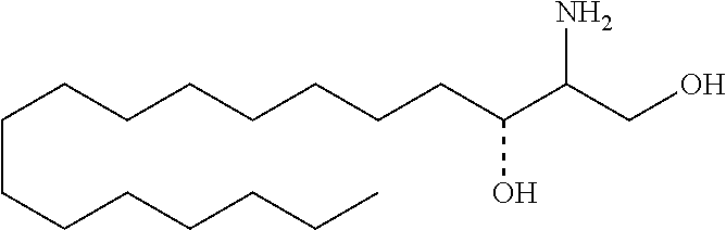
C(CCCCCCCC(C(CO)N)O)CCCCCCC
